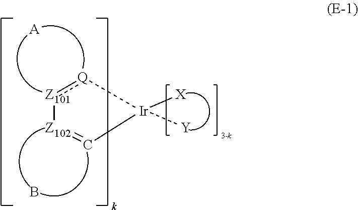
[Z101]1:[Q][Ir]([Y])([X])C=[Z102]1.[A].B
